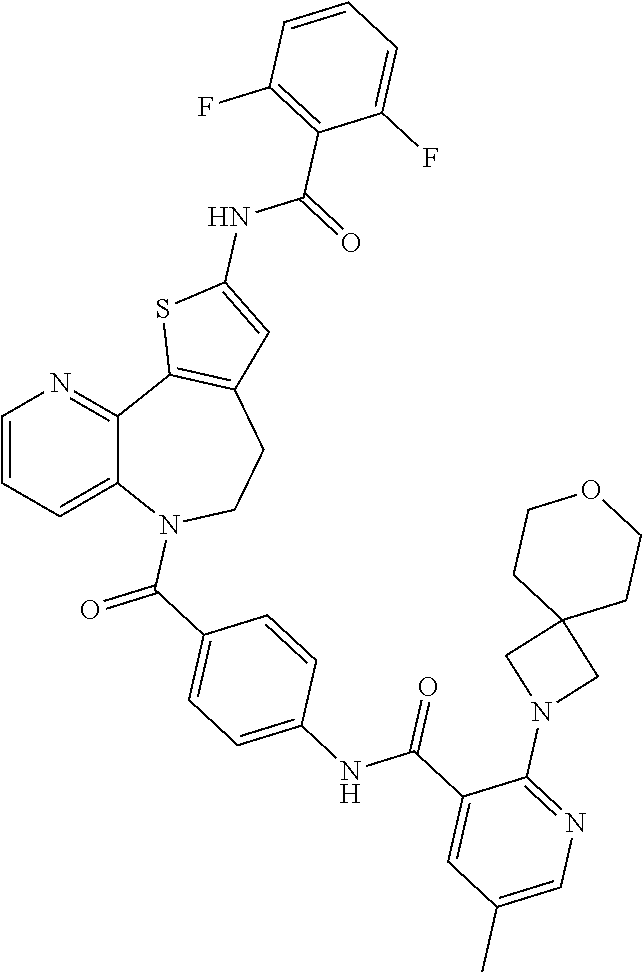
C12=CC=CN=C1C1=C(CCN2C(=O)C2=CC=C(NC(C3=CC(C)=CN=C3N3CC4(C3)CCOCC4)=O)C=C2)C=C(NC(=O)C2=C(F)C=CC=C2F)S1
